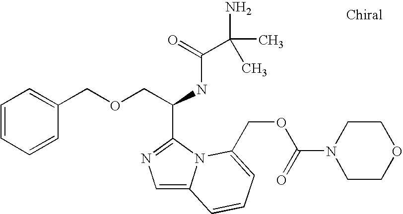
C1=CC=CC(COCC(NC(C(C)(N)C)=O)C2=NC=C3N2C(COC(N2CCOCC2)=O)=CC=C3)=C1
